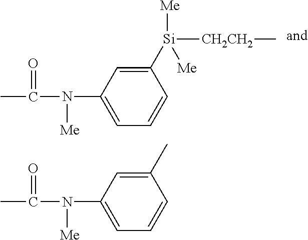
C1(N([Me])C(C)=O)=CC=CC([Si]([Me])([Me])[CH2CH2]C)=C1.C1(N([Me])C(C)=O)=CC=CC(C)=C1
